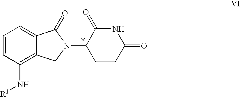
C1=CC(N[R1])=C2C(=C1)C(=O)N(C1CCC(=O)NC1=O)C2
